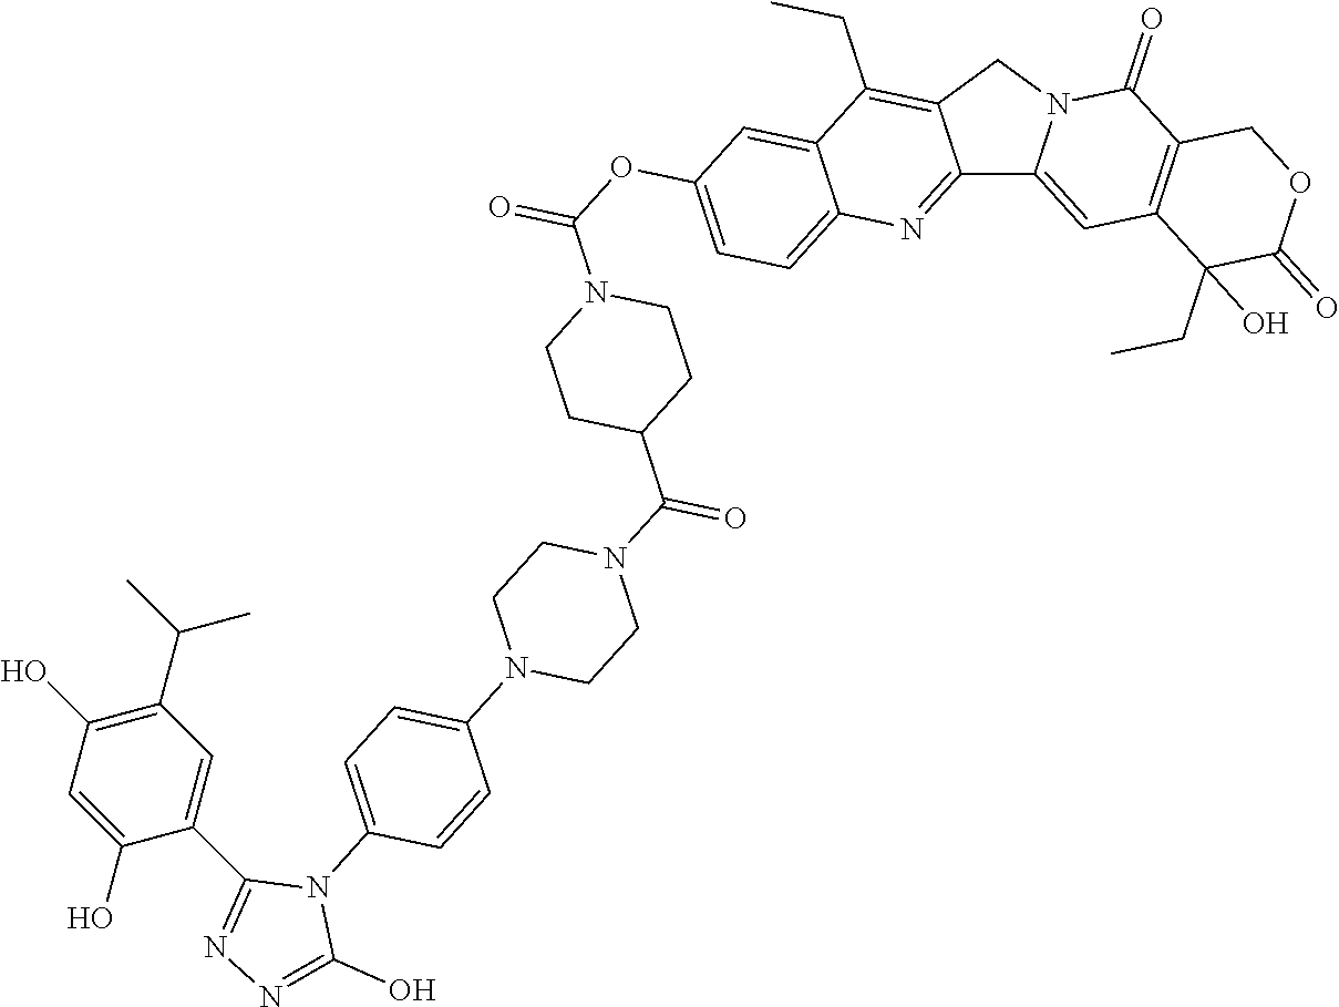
C12=NC3=CC=C(OC(=O)N4CCC(C(N5CCN(C6=CC=C(N7C(O)=NN=C7C7=CC(C(C)C)=C(O)C=C7O)C=C6)CC5)=O)CC4)C=C3C(CC)=C1CN1C2=CC2=C(C1=O)COC(=O)C2(CC)O
